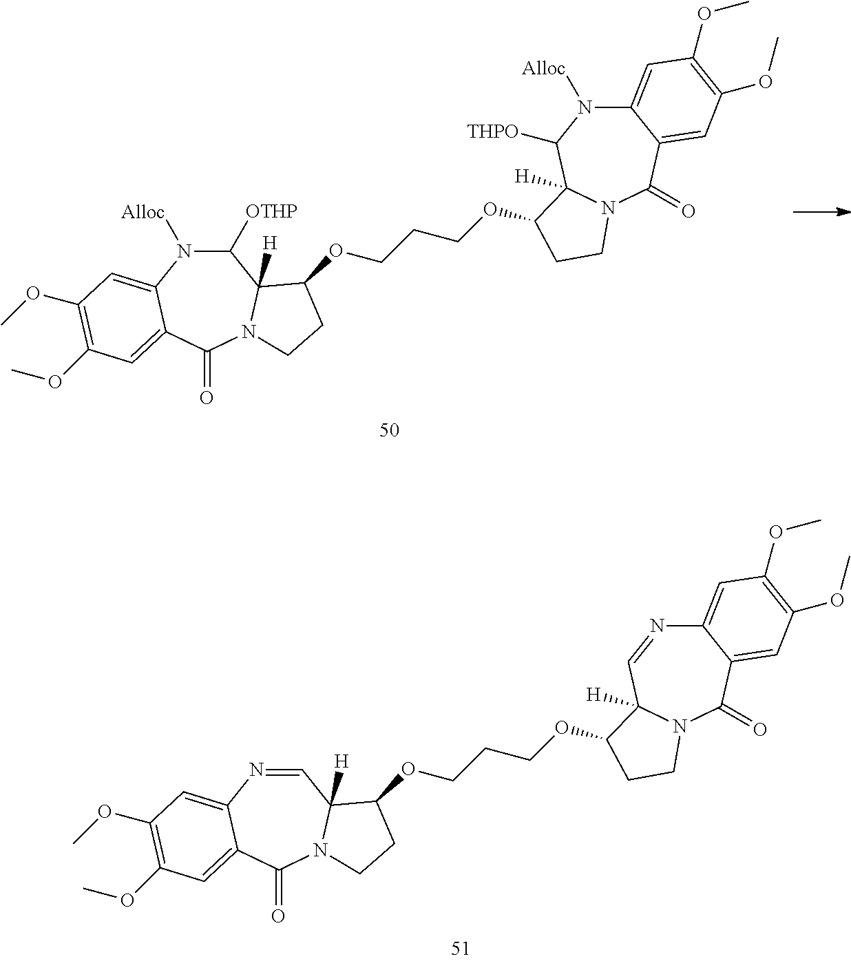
C1([OTHP])N([Alloc])C2=CC(OC)=C(OC)C=C2C(=O)N2C1([H])C(OCCCOC1C3([H])C([THPO])N([Alloc])C4=CC(OC)=C(OC)C=C4C(=O)N3CC1)CC2.C1=NC2=CC(OC)=C(OC)C=C2C(=O)N2C1([H])C(OCCCOC1C3([H])C=NC4=CC(OC)=C(OC)C=C4C(=O)N3CC1)CC2
